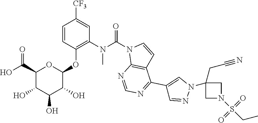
C1=CC(OC2OC(C(O)=O)C(O)C(O)C2O)=C(N(C(N2C3=C(C=C2)C(C2=CN(C4(CC#N)CN(S(=O)(=O)CC)C4)N=C2)=NC=N3)=O)C)C=C1[CF3]
